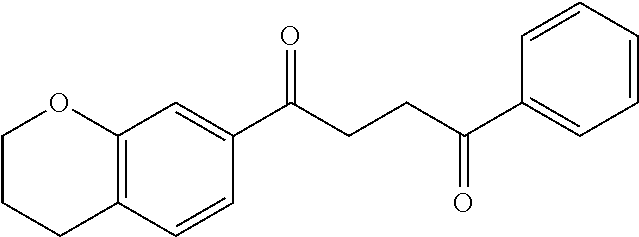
C12=C(C=CC(C(CCC(C3=CC=CC=C3)=O)=O)=C1)CCCO2
